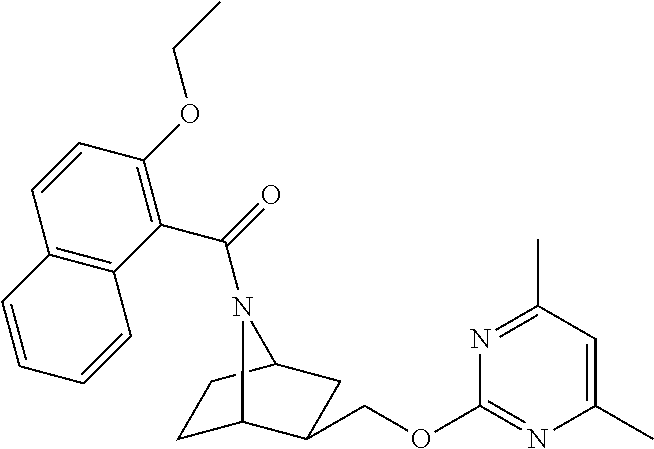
C1C2C(COC3=NC(C)=CC(C)=N3)CC(C1)N2C(=O)C1=C(OCC)C=CC2=C1C=CC=C2
